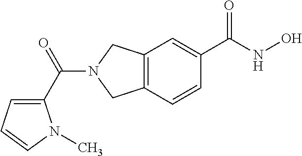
C12=C(CN(C(=O)C3=CC=CN3C)C1)C=C(C(NO)=O)C=C2
